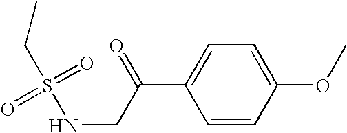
C1=CC(OC)=CC=C1C(=O)CNS(CC)(=O)=O
